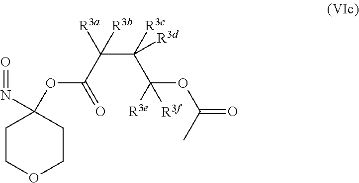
C1COCCC1(N=O)OC(C([R3a])(C([R3c])(C([R3e])(OC(=O)C)[R3f])[R3d])[R3b])=O
